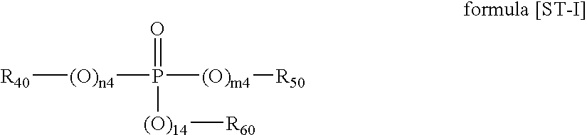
P(=O)([(O)n4][R40])([(O)14][R60])[(O)m4][R50]
